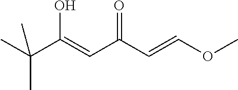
O=C(C=C(O)C(C)(C)C)C=COC
